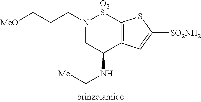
[Me]CNC1CN(CCC[OMe])[SO2]C2=C1C=C([SO2NH2])S2
